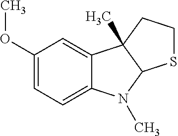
C1(OC)=CC=C2C(=C1)C1(C)C(N2C)SCC1
